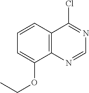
C12=C(N=CN=C1Cl)C(OCC)=CC=C2
